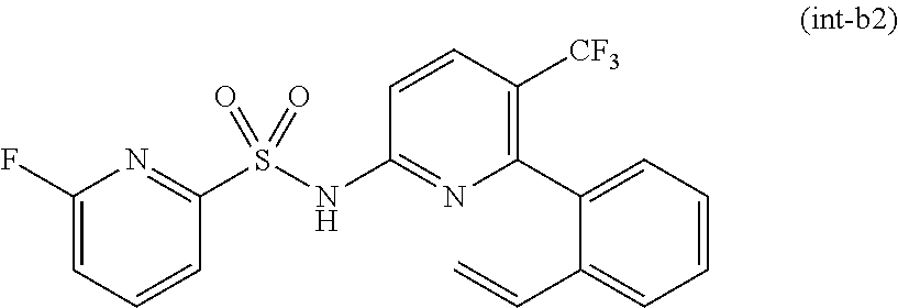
C1(F)=CC=CC(S(NC2=NC(C3=CC=CC=C3C=C)=C([CF3])C=C2)(=O)=O)=N1
